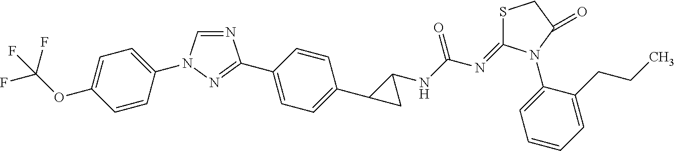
N1=CN(C2=CC=C(OC(F)(F)F)C=C2)N=C1C1=CC=C(C2CC2NC(N=C2SCC(=O)N2C2=CC=CC=C2CCC)=O)C=C1
